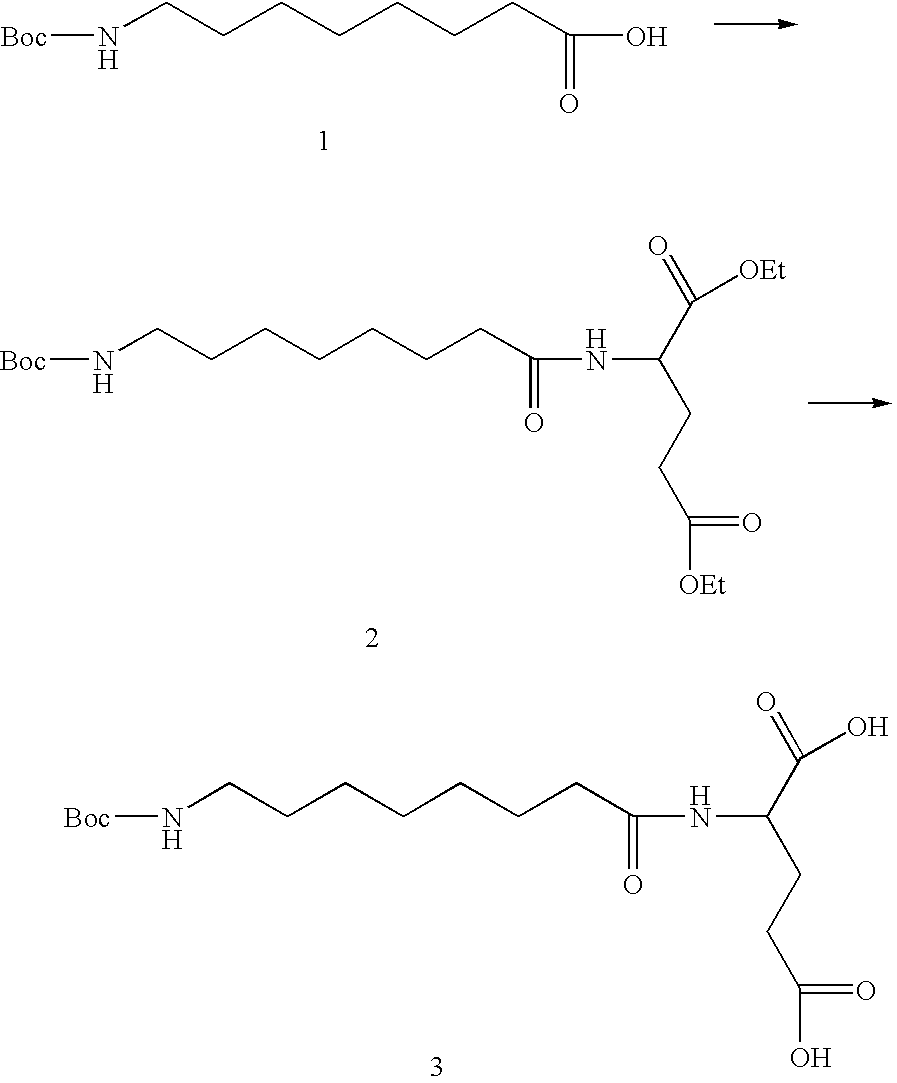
[Boc]NCCCCCCCC(O)=O.[Boc]NCCCCCCCC(=O)NC(CCC(=O)[OEt])C(=O)[OEt].[Boc]NCCCCCCCC(=O)NC(CCC(=O)O)C(=O)O
